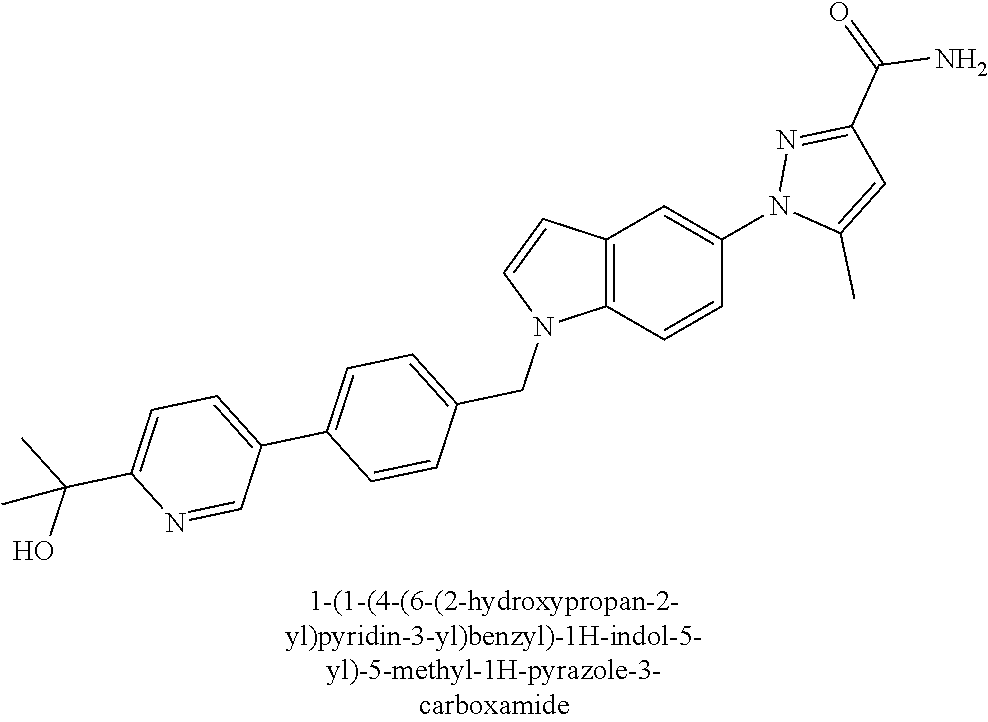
C12=C(C=CC(N3C(C)=CC(C(=O)N)=N3)=C1)N(CC1=CC=C(C3=CC=C(C(C)(O)C)N=C3)C=C1)C=C2
